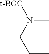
N(C)(CCC)[t-BOC]
